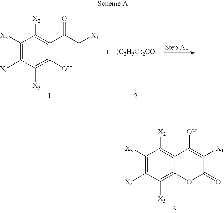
C1([X3])=C([X4])C([X5])=C(O)C(C(=O)C[X1])=C1[X2].[(C2H5O)2CO].C1([X3])=C([X4])C([X5])=C2C(=C1[X2])C(O)=C([X1])C(=O)O2
